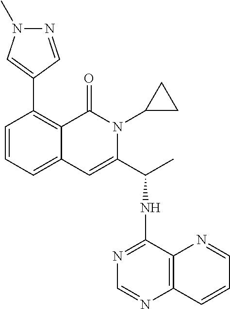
C12=CC=CC(C3=CN(C)N=C3)=C1C(=O)N(C1CC1)C(C(NC1=NC=NC3=C1N=CC=C3)C)=C2
